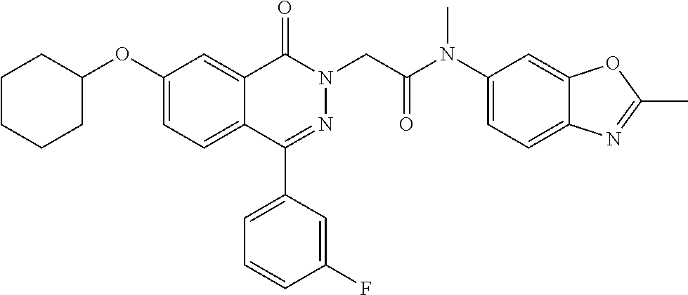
C12=CC(OC3CCCCC3)=CC=C1C(C1=CC=CC(F)=C1)=NN(CC(=O)N(C1=CC=C3C(=C1)OC(C)=N3)C)C2=O
